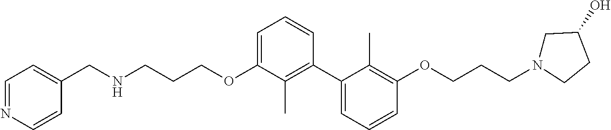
N(CCCOC1=CC=CC(C2=CC=CC(OCCCN3CC(O)CC3)=C2C)=C1C)CC1=CC=NC=C1
